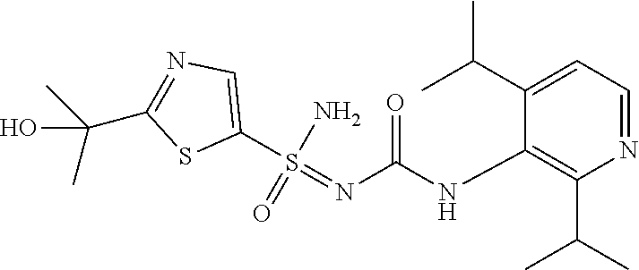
S(=NC(NC1=C(C(C)C)N=CC=C1C(C)C)=O)(C1=CN=C(C(C)(C)O)S1)(N)=O
